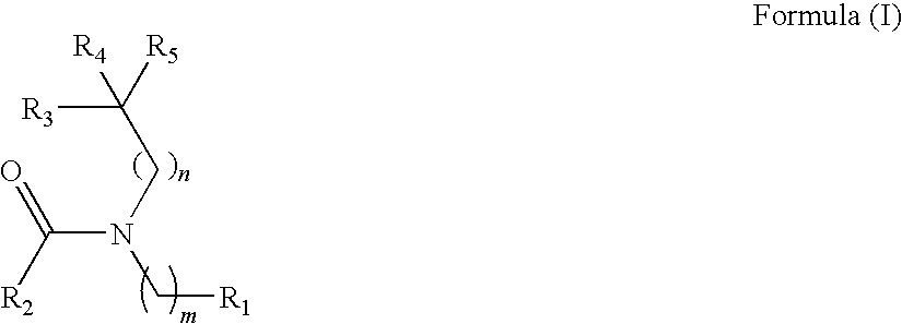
O=C(N(CC([R3])([R4])[R5])C[R1])[R2]
